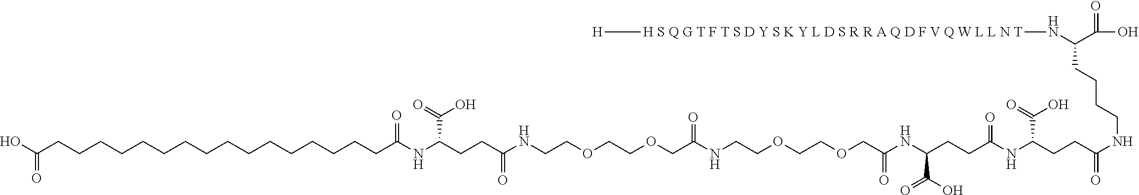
C(COCCOCCNC(CCC(NC(CCCCCCCCCCCCCCCCC(O)=O)=O)C(O)=O)=O)(=O)NCCOCCOCC(=O)NC(CCC(NC(CCC(NCCCCC(N[H S Q G T F T S D Y S K Y L D S R R A Q D F V Q W L L N T][H])C(=O)O)=O)C(O)=O)=O)C(O)=O
